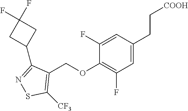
C1(OCC2=C([CF3])SN=C2C2CC(F)(F)C2)=C(F)C=C(CC[COOH])C=C1F
